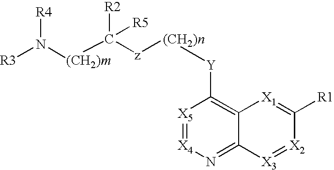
[R3]N([(CH2)m]C([z][(CH2)n][Y]C1=C2C(=N[X4]=[X5]1)[X3]=[X2]C([R1])=[X1]2)([R2])[R5])[R4]
